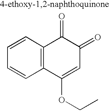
C1=CC2=C(C=C1)C(OCC)=CC(=O)C2=O
